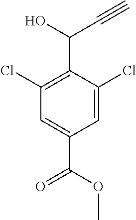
C1(Cl)=C(C(C#C)O)C(Cl)=CC(C(=O)OC)=C1
